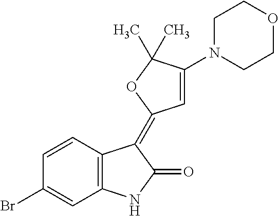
N1(C2=CC(=C3C4=C(C=C(Br)C=C4)NC3=O)OC2(C)C)CCOCC1
